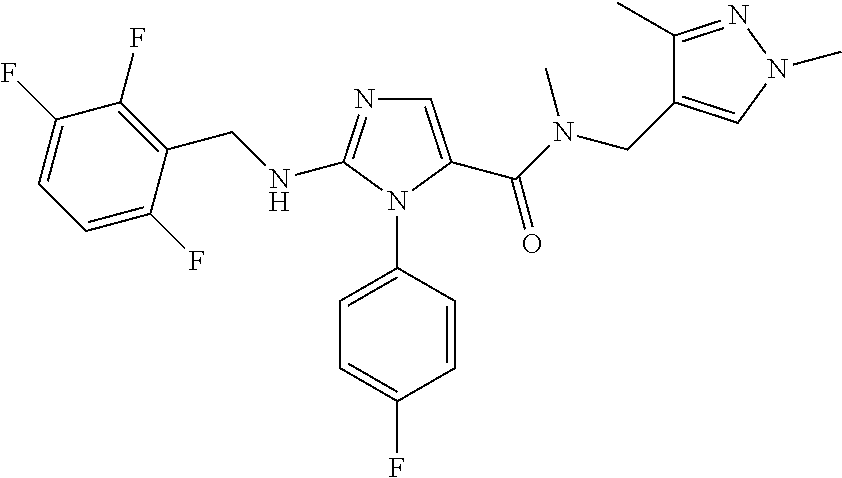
C1=C(C(N(CC2=CN(C)N=C2C)C)=O)N(C2=CC=C(F)C=C2)C(NCC2=C(F)C(F)=CC=C2F)=N1
